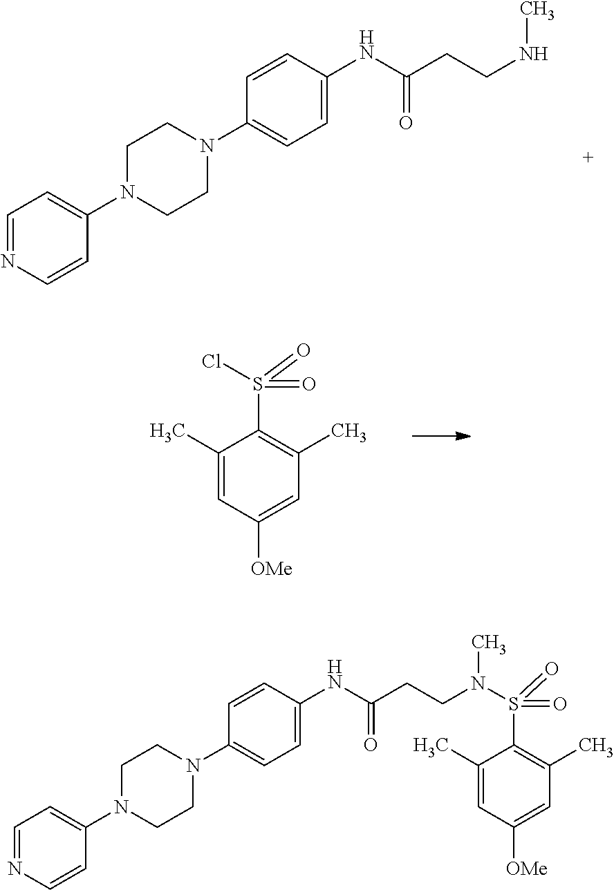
C1(C)=CC([OMe])=CC(C)=C1S(=O)(Cl)=O.C1=C(NC(CCNC)=O)C=CC(N2CCN(C3=CC=NC=C3)CC2)=C1.C1=C(NC(CCN(C)S(=O)(C2=C(C)C=C([OMe])C=C2C)=O)=O)C=CC(N2CCN(C3=CC=NC=C3)CC2)=C1
